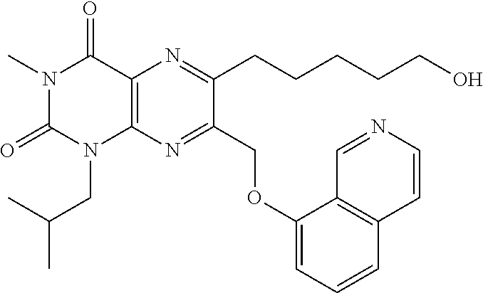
C12=C(N=C(COC3=CC=CC4=C3C=NC=C4)C(CCCCCO)=N1)N(CC(C)C)C(=O)N(C)C2=O
